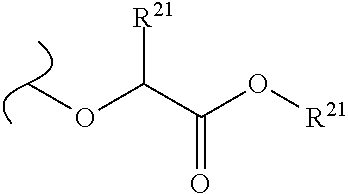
COC(C(O[R21])=O)[R21]
